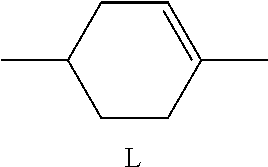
CC1CCC(C)=CC1.[L]
